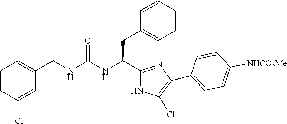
C(NC(CC1=CC=CC=C1)C1=NC(C2=CC=C([NHCO2Me])C=C2)=C(Cl)N1)(=O)NCC1=CC=CC(Cl)=C1
